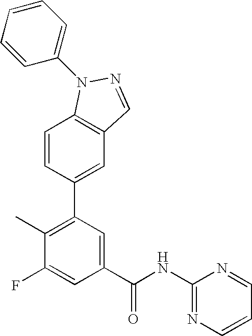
C1=CC(C2=C(C)C(F)=CC(C(NC3=NC=CC=N3)=O)=C2)=CC2=C1N(C1=CC=CC=C1)N=C2
